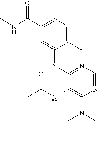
C1(C)=CC=C(C(=O)NC)C=C1NC1=NC=NC(N(CC(C)(C)C)C)=C1NC(C)=O
